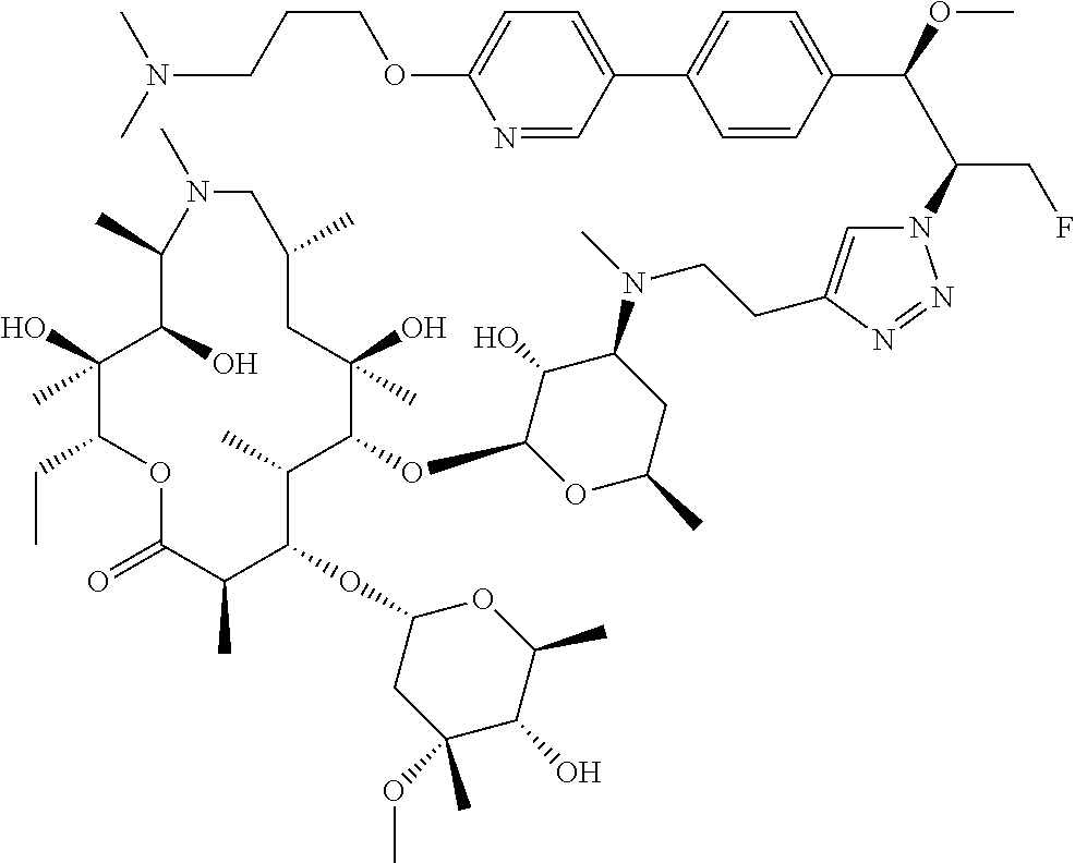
C1(O)(C)C(CC)OC(=O)C(C)C(OC2CC(OC)(C)C(O)C(C)O2)C(C)C(OC2OC(C)CC(N(C)CCC3=CN(C(C(OC)C4=CC=C(C5=CC=C(OCCCN(C)C)N=C5)C=C4)CF)N=N3)C2O)C(O)(C)CC(C)CN(C)C(C)C1O
